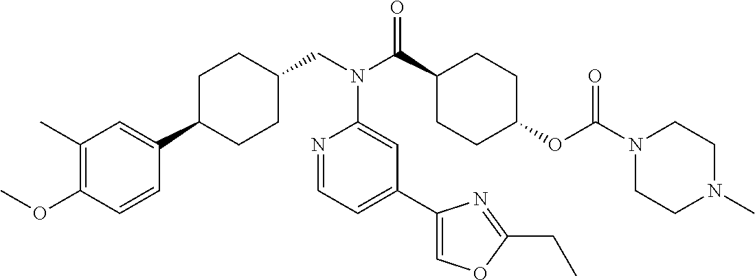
C1(C)=C(OC)C=CC(C2CCC(CN(C(C3CCC(OC(N4CCN(C)CC4)=O)CC3)=O)C3=CC(C4=COC(CC)=N4)=CC=N3)CC2)=C1
